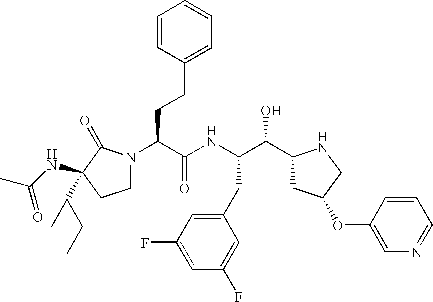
C(C(C1CC(OC2=CN=CC=C2)CN1)O)(NC(C(N1CCC(NC(C)=O)(C(C)CC)C1=O)CCC1=CC=CC=C1)=O)CC1=CC(F)=CC(F)=C1
